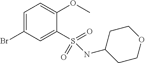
C1=C(Br)C=C(S(=O)(NC2CCOCC2)=O)C(OC)=C1
